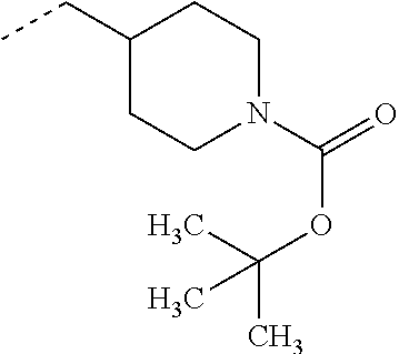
C1(CC)CCN(C(=O)OC(C)(C)C)CC1
